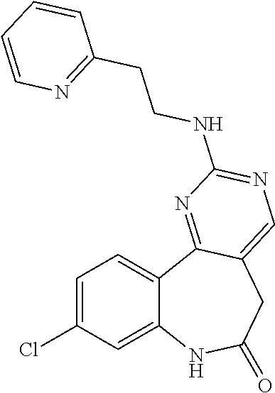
C12=CC(Cl)=CC=C1C1=NC(NCCC3=NC=CC=C3)=NC=C1CC(=O)N2
